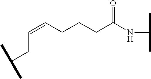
N(C(C)C)C(CCCC=CCC(C)C)=O
